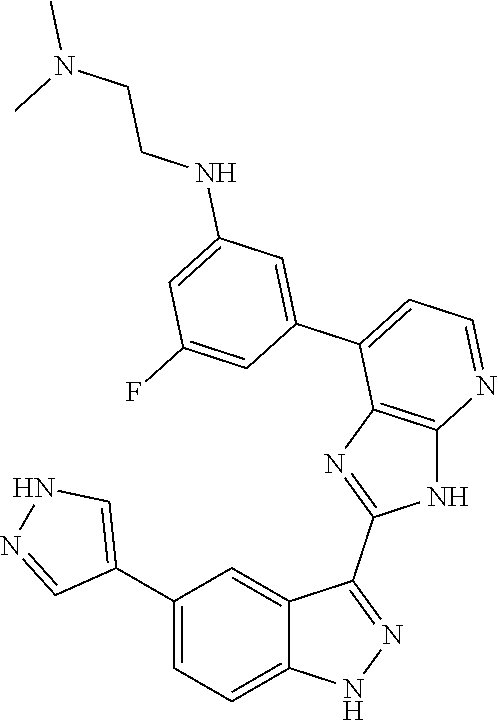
C1(C2=CC=C3C(=C2)C(C2=NC4=C(N2)N=CC=C4C2=CC(NCCN(C)C)=CC(F)=C2)=NN3)=CNN=C1
